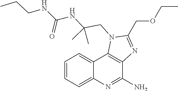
N(C(C)(CN1C2=C(N=C1COCC)C(N)=NC1=CC=CC=C21)C)C(NCCC)=O
